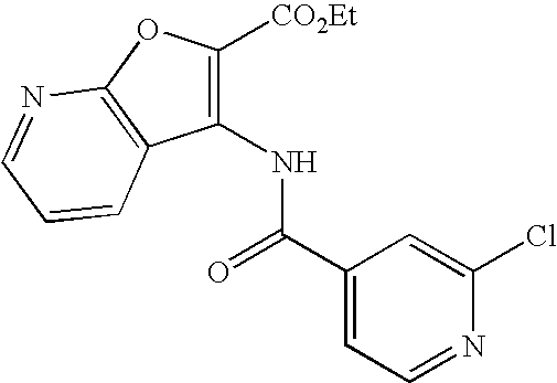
N(C1=C([CO2Et])OC2=C1C=CC=N2)C(C1=CC=NC(Cl)=C1)=O
